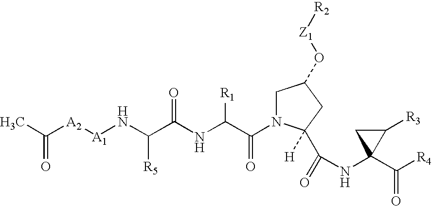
CC([A2][A1]NC(C(NC(C(=O)N1CC(O[Z1][R2])CC1([H])C(=O)NC1(C([R4])=O)C([R3])C1)[R1])=O)[R5])=O
